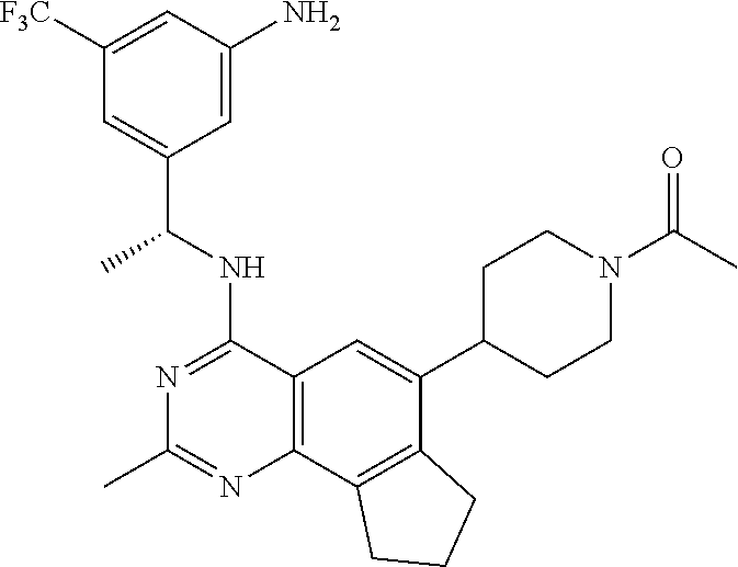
C1([F3C])=CC(N)=CC(C(NC2=NC(C)=NC3=C2C=C(C2CCN(C(C)=O)CC2)C2=C3CCC2)C)=C1
